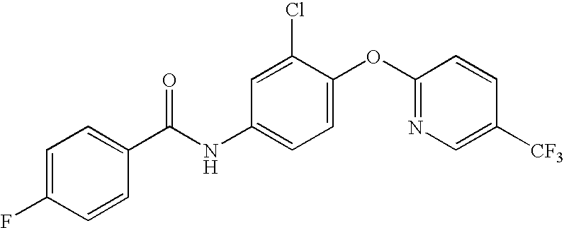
C1=C(F)C=CC(C(NC2=CC=C(OC3=NC=C([CF3])C=C3)C(Cl)=C2)=O)=C1
